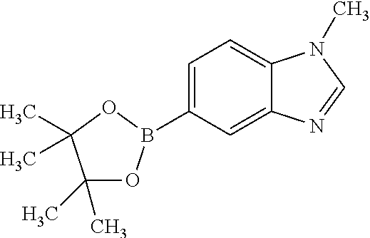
C1(C)(C)OB(C2=CC=C3C(=C2)N=CN3C)OC1(C)C
